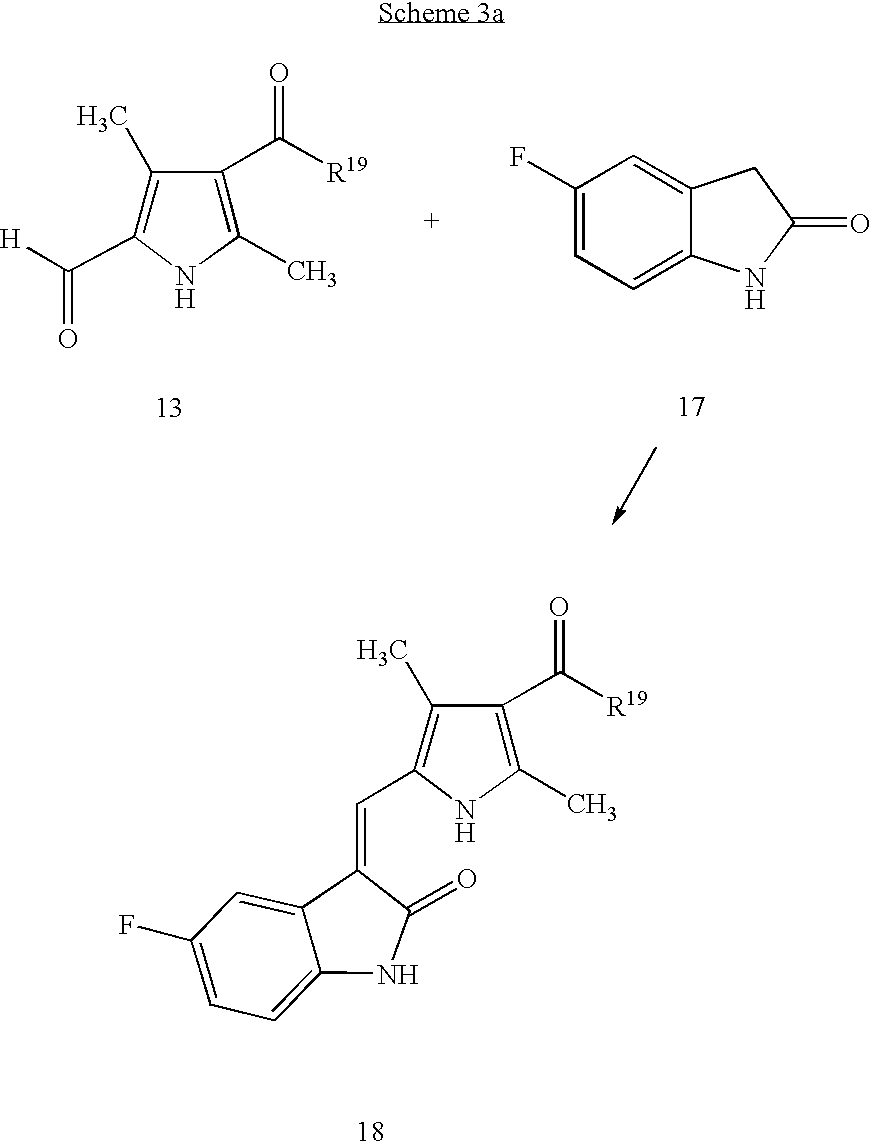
C([H])(=O)C1=C(C)C(C([R19])=O)=C(C)N1.C1(F)=CC=C2C(=C1)CC(=O)N2.N1C(C=C2C3=CC(F)=CC=C3NC2=O)=C(C)C(C([R19])=O)=C1C
